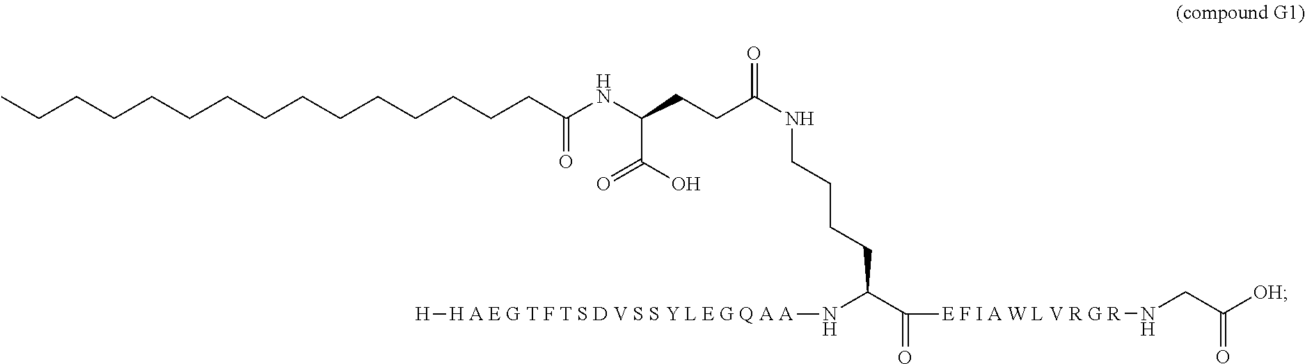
N(C(CCCCNC(CCC(NC(=O)CCCCCCCCCCCCCCC)C(=O)O)=O)C(=O)[E F I A W L V R G R]NCC(=O)[OH])[H A E G T F T S D V S S Y L E G Q A A][H]
